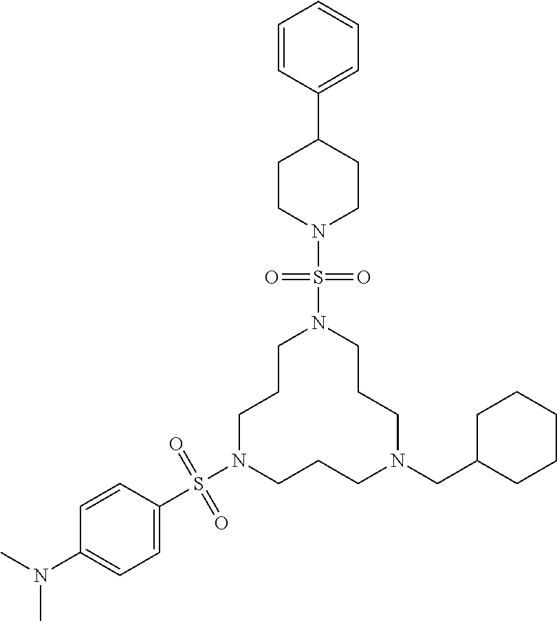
C1CCN(S(C2=CC=C(N(C)C)C=C2)(=O)=O)CCCN(CC2CCCCC2)CCCN1S(N1CCC(C2=CC=CC=C2)CC1)(=O)=O
